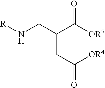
[R]NCC(CC(=O)[OR4])C([OR7])=O
